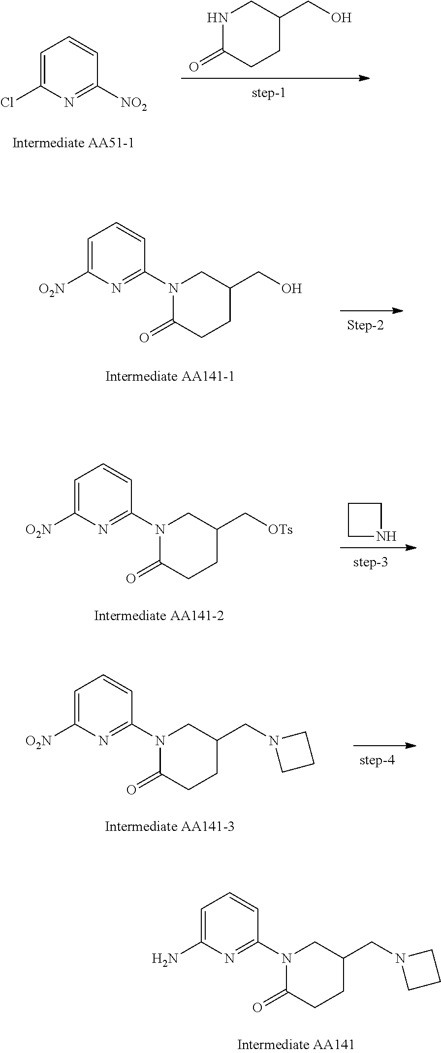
C1=C(Cl)N=C([NO2])C=C1.N1C(=O)CCC(CO)C1.C1=C([O2N])N=C(N2C(=O)CCC(CO)C2)C=C1.C1=C([O2N])N=C(N2C(=O)CCC(C[OTs])C2)C=C1.C1CNC1.C1=C([O2N])N=C(N2C(=O)CCC(CN3CCC3)C2)C=C1.C1=C(N)N=C(N2C(=O)CCC(CN3CCC3)C2)C=C1
